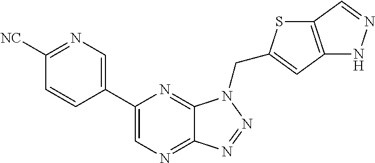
C1=C(C2=CN=C3C(=N2)N(CC2=CC4=C(S2)C=NN4)N=N3)C=CC([NC])=N1
